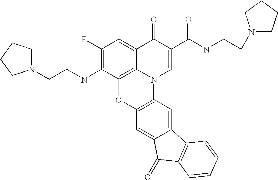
C1(F)=C(NCCN2CCCC2)C2=C3C(=C1)C(=O)C(C(=O)NCCN1CCCC1)=CN3C1=C(O2)C=C2C(=C1)C1=C(C2=O)C=CC=C1
